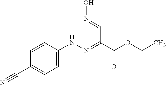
C1(C#N)=CC=C(NN=C(C(OCC)=O)C=NO)C=C1
